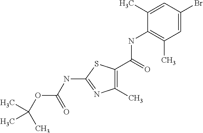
C1=C(Br)C=C(C)C(NC(C2=C(C)N=C(NC(OC(C)(C)C)=O)S2)=O)=C1C
